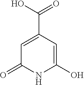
C1=C(C(O)=O)C=C(O)NC1=O
